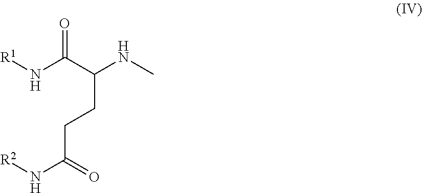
N(C(C(NC)CCC(N[R2])=O)=O)[R1]
